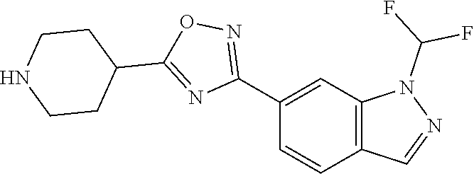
C12=C(C=CC(C3=NOC(C4CCNCC4)=N3)=C1)C=NN2C(F)F
